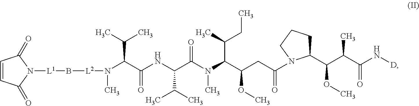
C1=CC(=O)N([L1]B[L2]N(C)C(C(NC(C(N(C(C(CC(N2C(C(C(C(N[D])=O)C)OC)CCC2)=O)OC)C(C)CC)C)=O)C(C)C)=O)C(C)C)C1=O
